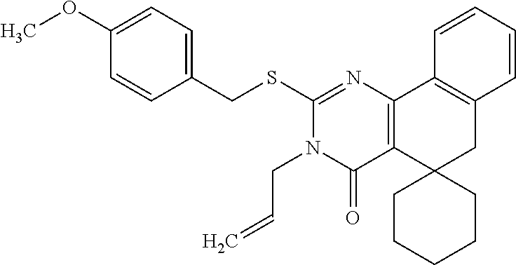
COC1=CC=C(CSC2=NC3=C(C(=O)N2CC=C)C2(CC4=C3C=CC=C4)CCCCC2)C=C1
